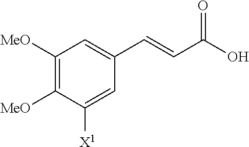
C1([MeO])=C([MeO])C([X1])=CC(C=CC(O)=O)=C1
